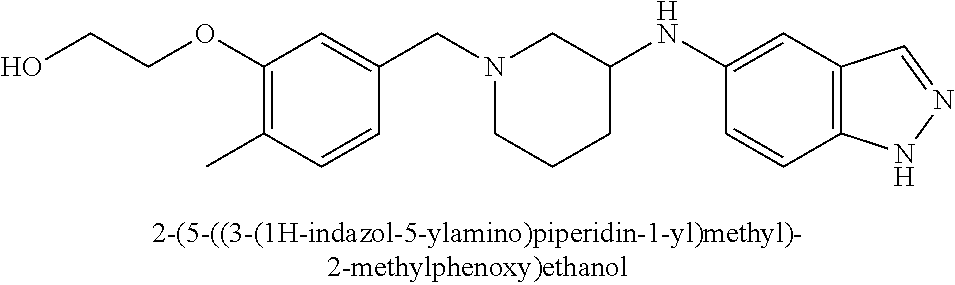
N1(CC2=CC(OCCO)=C(C)C=C2)CCCC(NC2=CC3=C(C=C2)NN=C3)C1
